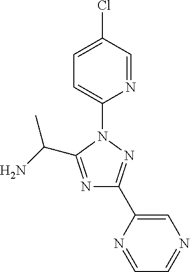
N1=C(C(N)C)N(C2=CC=C(Cl)C=N2)N=C1C1=CN=CC=N1
